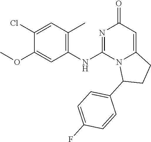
C1(NC2=NC(=O)C=C3N2C(C2=CC=C(F)C=C2)CC3)=C(C)C=C(Cl)C(OC)=C1
